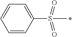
S(=O)(=O)(C1=CC=CC=C1)C
